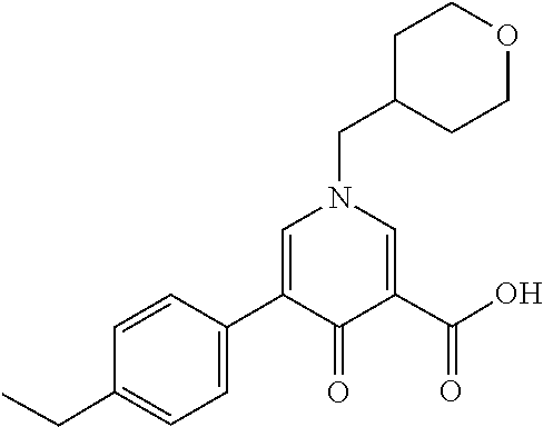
C1(C2=CC=C(CC)C=C2)=CN(CC2CCOCC2)C=C(C(O)=O)C1=O
